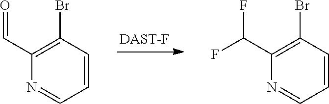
C1=CC(Br)=C(C=O)N=C1.C1=CC(Br)=C(C(F)F)N=C1
